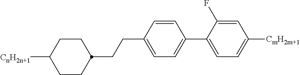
C1CC(CCC2=CC=C(C3=CC=C([CmH2m+1])C=C3F)C=C2)CCC1[CnH2n+1]
